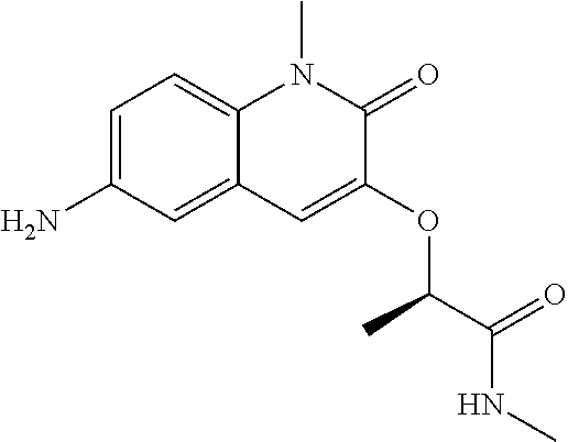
C1=C(N)C=C2C(=C1)N(C)C(=O)C(OC(C(=O)NC)C)=C2
